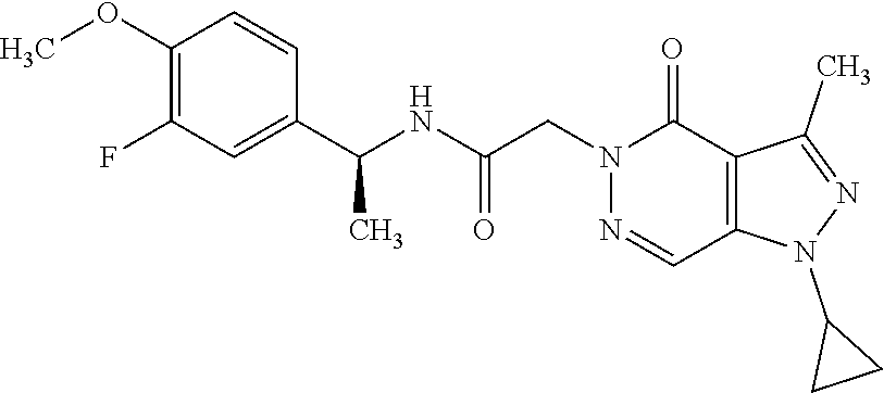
C1(OC)=C(F)C=C(C(NC(CN2C(=O)C3=C(C=N2)N(C2CC2)N=C3C)=O)C)C=C1
